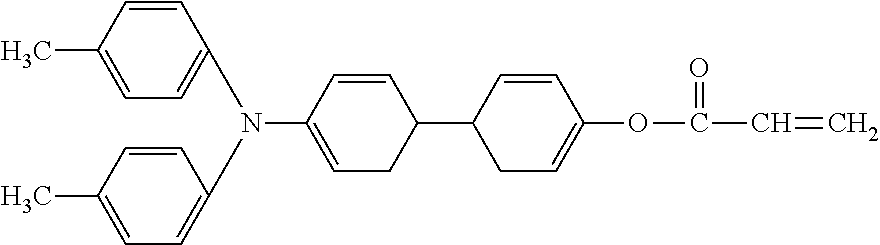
C1=CC(N(C2=CCC(C3CC=C(OC(=O)C=C)C=C3)C=C2)C2=CC=C(C)C=C2)=CC=C1C
